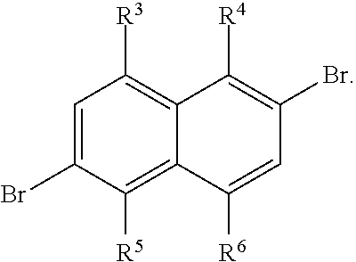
C1=C(Br)C([R5])=C2C(=C1[R3])C([R4])=C(Br)C=C2[R6]
